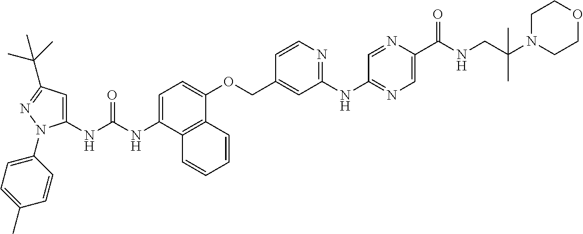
N(C(NC1=CC(C(C)(C)C)=NN1C1=CC=C(C)C=C1)=O)C1=CC=C(OCC2=CC(NC3=NC=C(C(NCC(N4CCOCC4)(C)C)=O)N=C3)=NC=C2)C2=C1C=CC=C2
